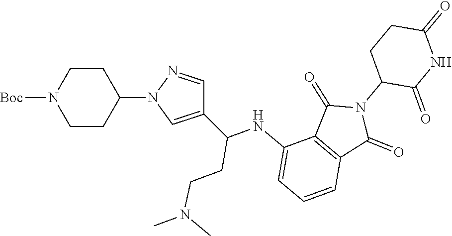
C1CC(N2C=C(C(NC3=CC=CC4=C3C(=O)N(C3C(=O)NC(=O)CC3)C4=O)CCN(C)C)C=N2)CCN1[Boc]
